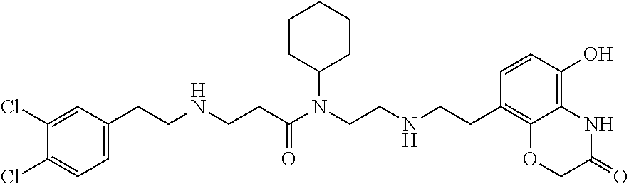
C1=C(CCNCCC(N(CCNCCC2=C3C(=C(O)C=C2)NC(=O)CO3)C2CCCCC2)=O)C=C(Cl)C(Cl)=C1
